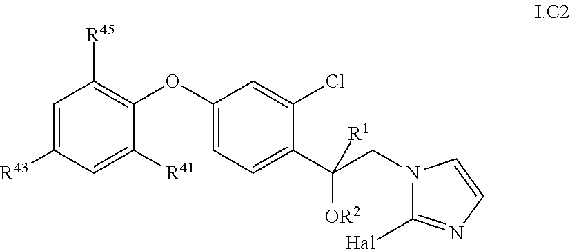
C1=C([R43])C=C([R41])C(OC2=CC=C(C(CN3C([Hal])=NC=C3)([R1])[OR2])C(Cl)=C2)=C1[R45]
